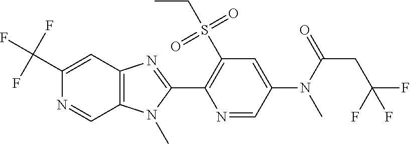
C1(C(F)(F)F)=CC2=C(C=N1)N(C)C(C1=C(S(CC)(=O)=O)C=C(N(C)C(CC(F)(F)F)=O)C=N1)=N2
